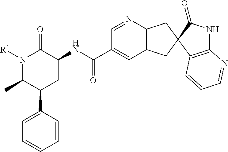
C12=C(C3(C(=O)N1)CC1=C(C3)C=C(C(NC3C(=O)N([R1])C(C)C(C4=CC=CC=C4)C3)=O)C=N1)C=CC=N2
